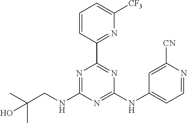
N1=C(NCC(C)(C)O)N=C(NC2=CC=NC([CN])=C2)N=C1C1=NC([CF3])=CC=C1
